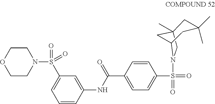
C1(S(N2CCOCC2)(=O)=O)=CC=CC(NC(C2=CC=C(S(=O)(=O)N3CC4(C)CC3CC(C)(C)C4)C=C2)=O)=C1
